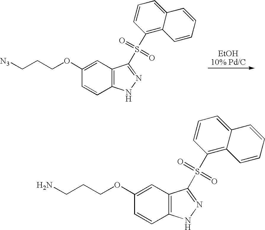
[N3]CCCOC1=CC2=C(C=C1)NN=C2S(C1=C2C(=CC=C1)C=CC=C2)(=O)=O.NCCCOC1=CC2=C(C=C1)NN=C2S(C1=C2C(=CC=C1)C=CC=C2)(=O)=O
